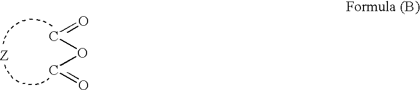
O=COC=O
